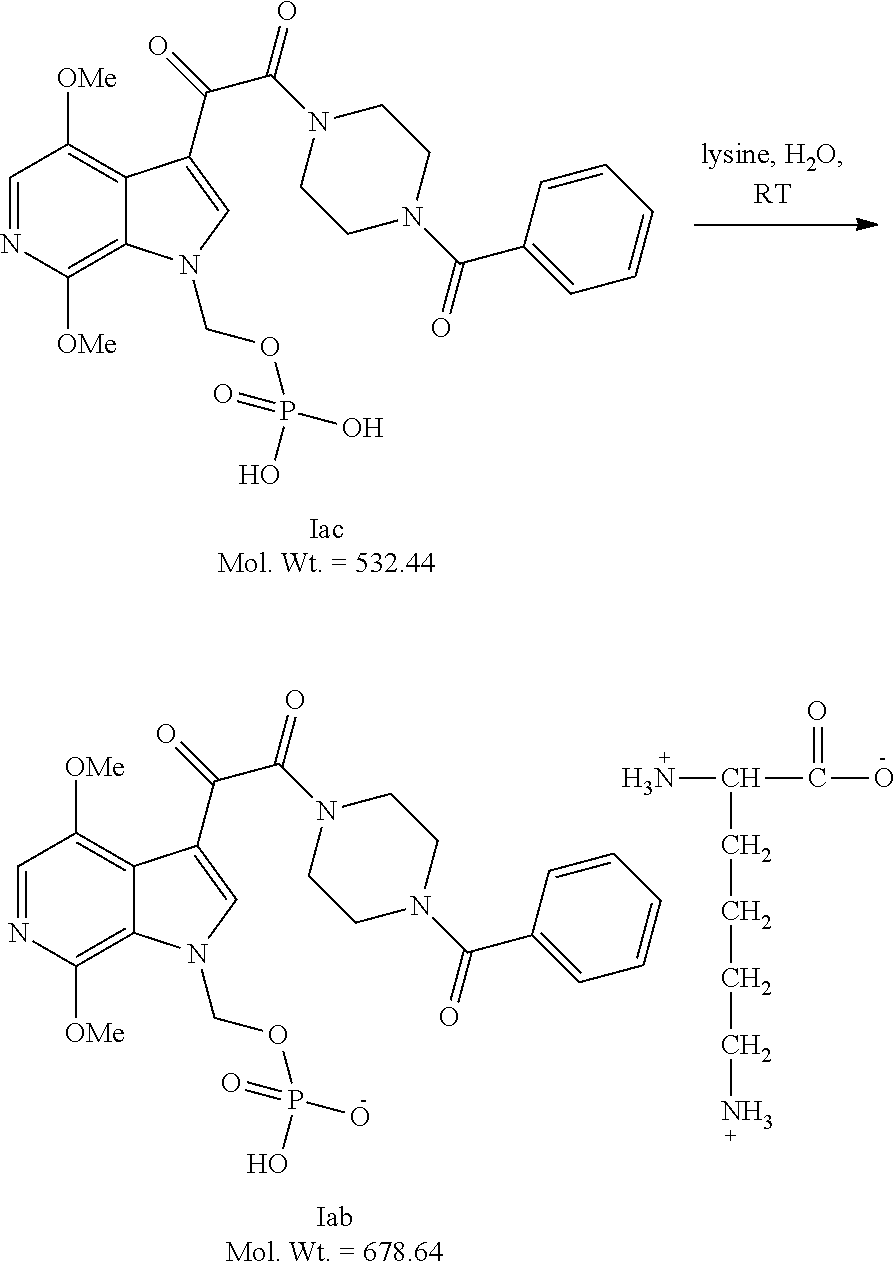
C1=NC([OMe])=C2C(=C1[OMe])C(C(=O)C(N1CCN(C(C3=CC=CC=C3)=O)CC1)=O)=CN2COP(O)(O)=O.C1=NC([OMe])=C2C(=C1[OMe])C(C(=O)C(N1CCN(C(C3=CC=CC=C3)=O)CC1)=O)=CN2COP(O)(O)=O.NC(C(O)=O)CCCCN
